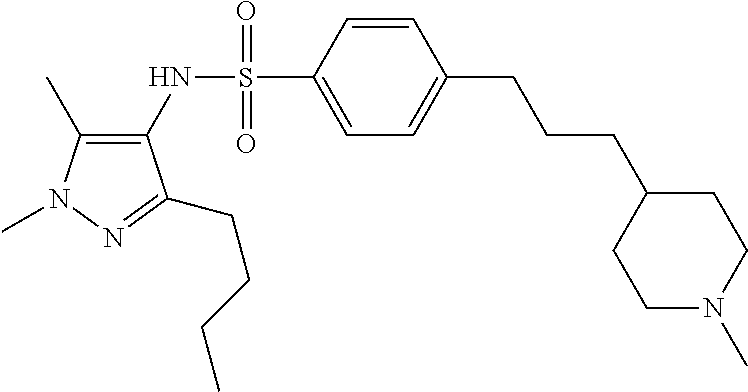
C1(C)=C(NS(C2=CC=C(CCCC3CCN(C)CC3)C=C2)(=O)=O)C(CCCC)=NN1C
